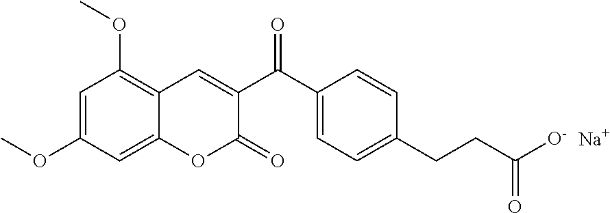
C1(OC)=CC(OC)=C2C(=C1)OC(=O)C(C(C1=CC=C(CCC(=O)[O-])C=C1)=O)=C2.[Na]
